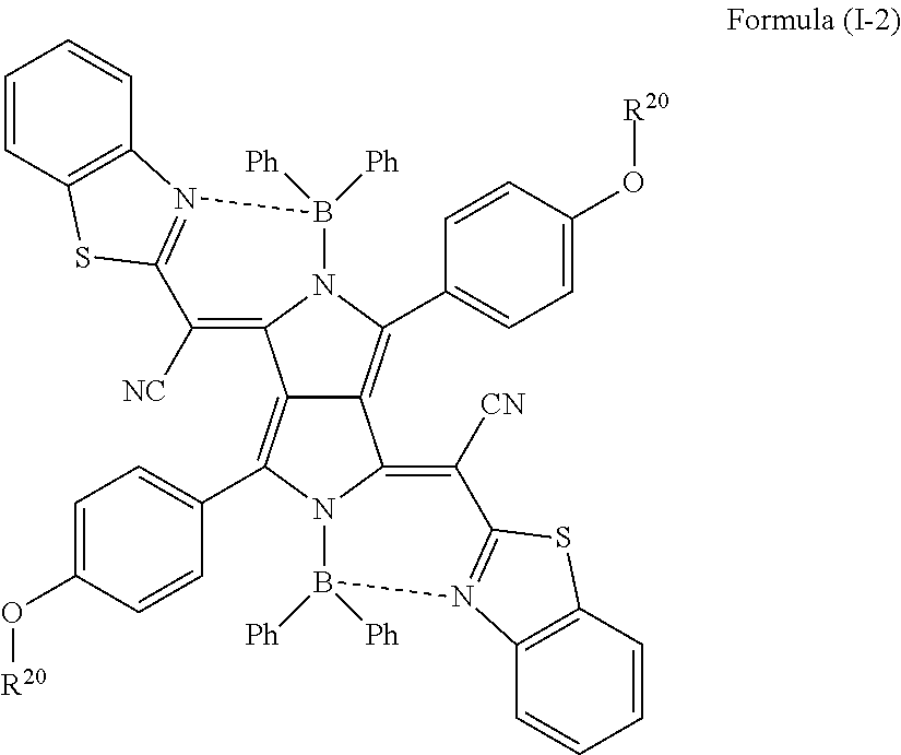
C12=C(C3=CC=C(O[R20])C=C3)N3C(=C([CN])C4=N(C5=C(C=CC=C5)S4)B3([Ph])[Ph])C1=C(C1=CC=C(O[R20])C=C1)N1C2=C([NC])C2=N(C3=C(C=CC=C3)S2)B1([Ph])[Ph]
